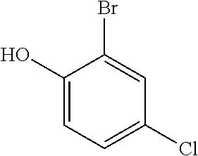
C1(O)=CC=C(Cl)C=C1Br
